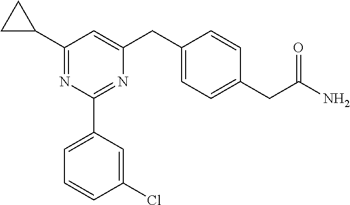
C1(C2CC2)=NC(C2=CC=CC(Cl)=C2)=NC(CC2=CC=C(CC(N)=O)C=C2)=C1
